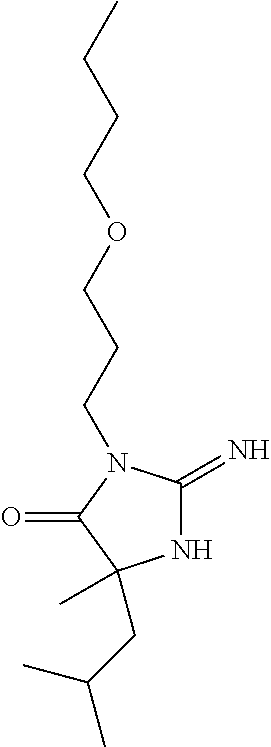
N1C(=N)N(CCCOCCCC)C(=O)C1(C)CC(C)C
